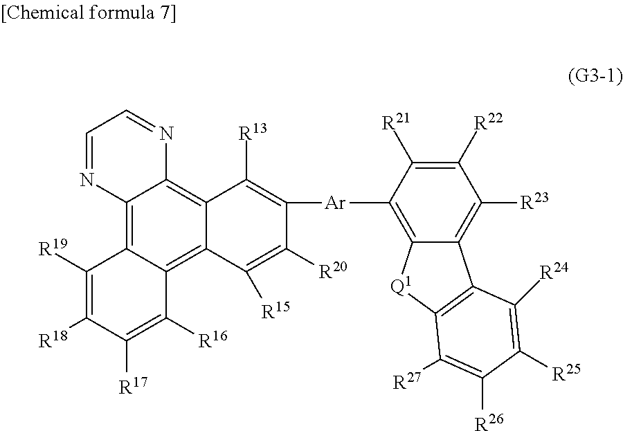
C1([R19])=C([R18])C([R17])=C([R16])C2=C3C(=C4C(=C12)N=CC=N4)C([R13])=C([Ar]C1=C2C(=C([R23])C([R22])=C1[R21])C1=C([Q1]2)C([R27])=C([R26])C([R25])=C1[R24])C([R20])=C3[R15]
